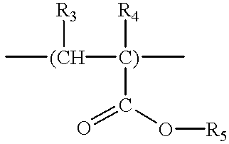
C[(CH]([C)](C)([R4])C(O[R5])=O)[R3]
